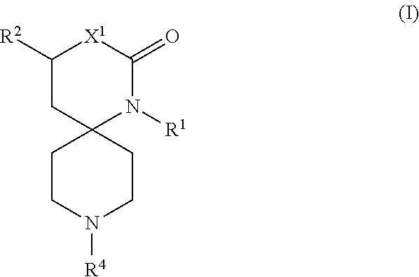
C1([R2])CC2(N([R1])C(=O)[X1]1)CCN([R4])CC2
